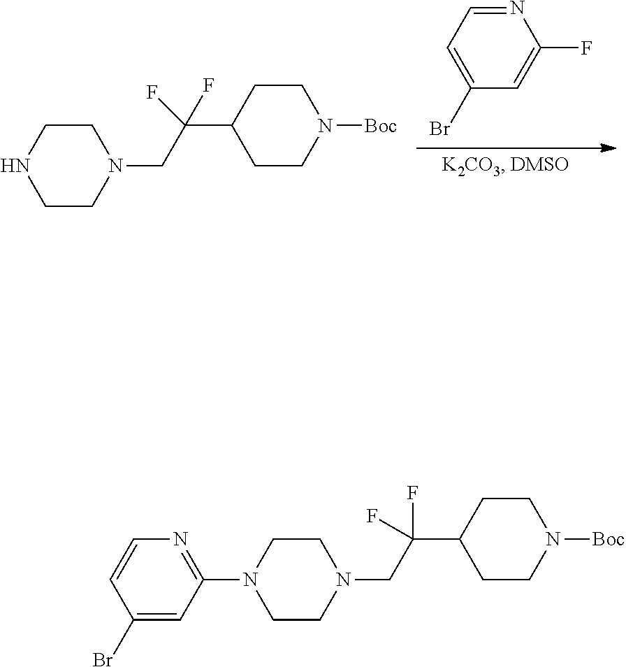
C1CN(CC(C2CCN([Boc])CC2)(F)F)CCN1.C1(Br)=CC=NC(F)=C1.C1CN(CC(C2CCN([Boc])CC2)(F)F)CCN1C1=NC=CC(Br)=C1
